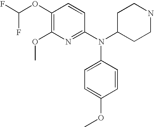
C1(OC(F)F)=C(OC)N=C(N(C2CCNCC2)C2=CC=C(OC)C=C2)C=C1
